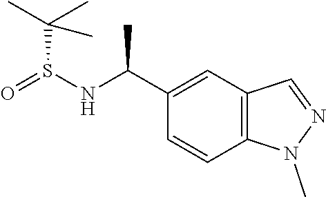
C12=C(C=C(C(NS(=O)C(C)(C)C)C)C=C1)C=NN2C
